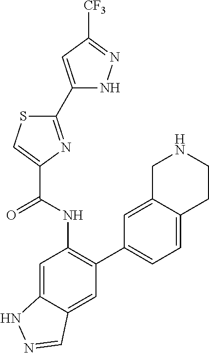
C1(C2=NC(C(NC3=C(C4=CC=C5C(=C4)CNCC5)C=C4C(=C3)NN=C4)=O)=CS2)=CC([CF3])=NN1
